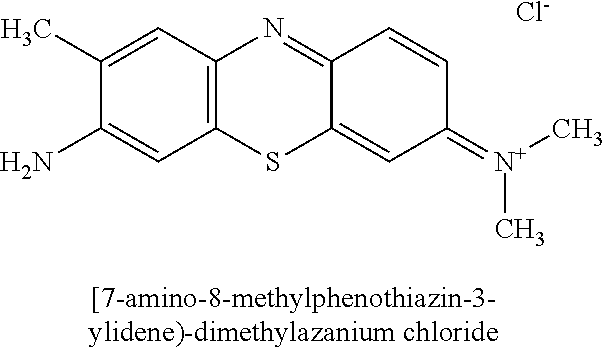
C1(C)=CC2=C(C=C1N)SC1=CC(=[N+](C)C)C=CC1=N2.[Cl-]
